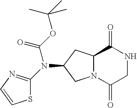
C12N(C(=O)CNC1=O)CC(N(C1=NC=CS1)C(OC(C)(C)C)=O)C2
